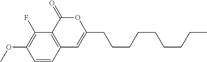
C1=CC2=C(C(F)=C1OC)C(=O)OC(CCCCCCCCC)=C2
